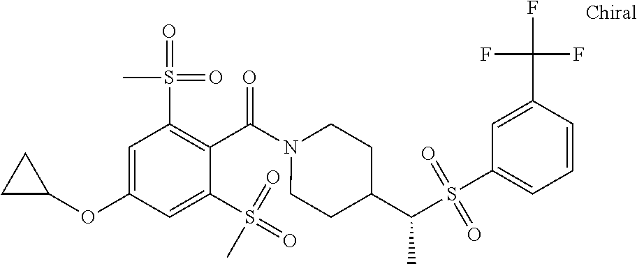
C1=C(OC2CC2)C=C(S(=O)(=O)C)C(C(N2CCC(C(S(C3=CC=CC(C(F)(F)F)=C3)(=O)=O)C)CC2)=O)=C1S(=O)(=O)C
